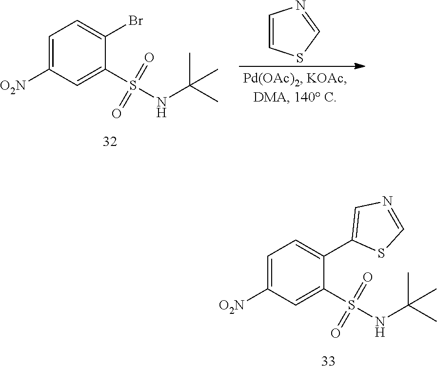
C1=C([O2N])C=C(S(=O)(=O)NC(C)(C)C)C(C2=CN=CS2)=C1.C1=CSC=N1.C1=C([O2N])C=C(S(=O)(=O)NC(C)(C)C)C(Br)=C1
